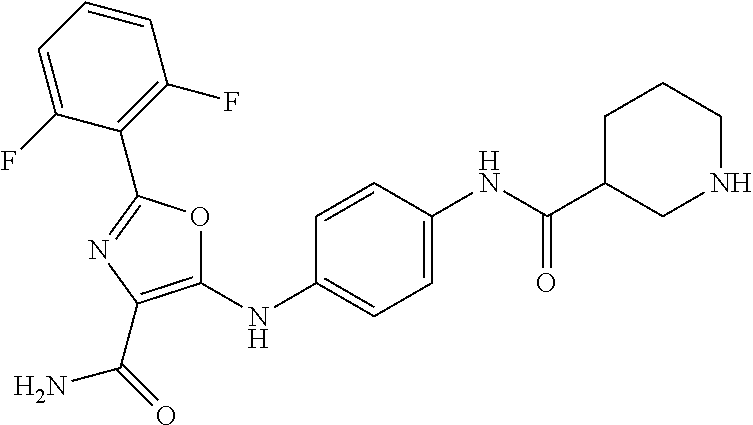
C1(NC2=CC=C(NC(C3CNCCC3)=O)C=C2)=C(C(=O)N)N=C(C2=C(F)C=CC=C2F)O1
